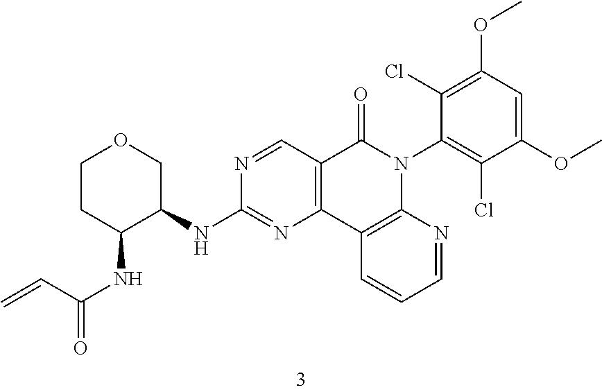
C1(Cl)=C(OC)C=C(OC)C(Cl)=C1N1C2=C(C=CC=N2)C2=C(C=NC(NC3C(NC(C=C)=O)CCOC3)=N2)C1=O
